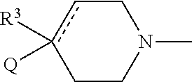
CN1Ccc([R3])([Q])CC1
